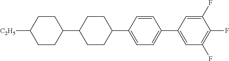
C1(F)=CC(C2=CC=C(C3CCC(C4CCC([C2H5])CC4)CC3)C=C2)=CC(F)=C1F
